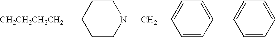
C1CN(CC2=CC=C(C3=CC=CC=C3)C=C2)CCC1[CH2CH2CH2CH2]
